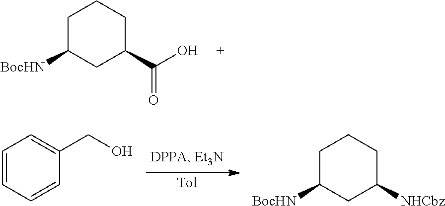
C1C([BocHN])CC(C(O)=O)CC1.[Tol].C1=CC=CC(CO)=C1.C1C([BocHN])CC([NHCbz])CC1
